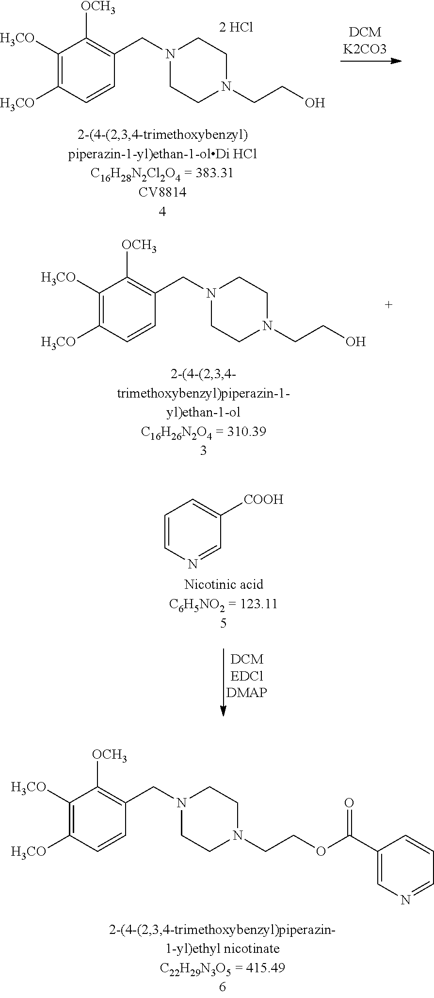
C1([H3CO])=C([H3CO])C=CC(CN2CCN(CCO)CC2)=C1[OCH3].C1([H3CO])=C([H3CO])C=CC(CN2CCN(CCO)CC2)=C1[OCH3].C1=CN=CC([COOH])=C1.C1([H3CO])=C([H3CO])C=CC(CN2CCN(CCOC(C3=CN=CC=C3)=O)CC2)=C1[OCH3]
